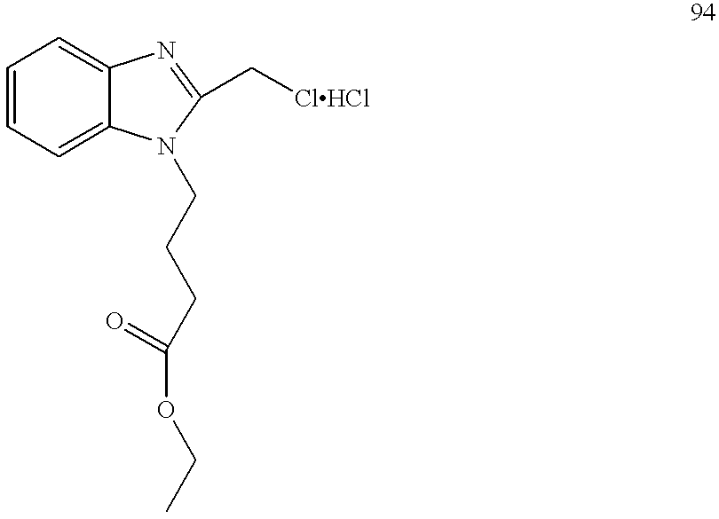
C1=CC=C2C(=C1)N=C(C[ClHCl])N2CCCC(OCC)=O
